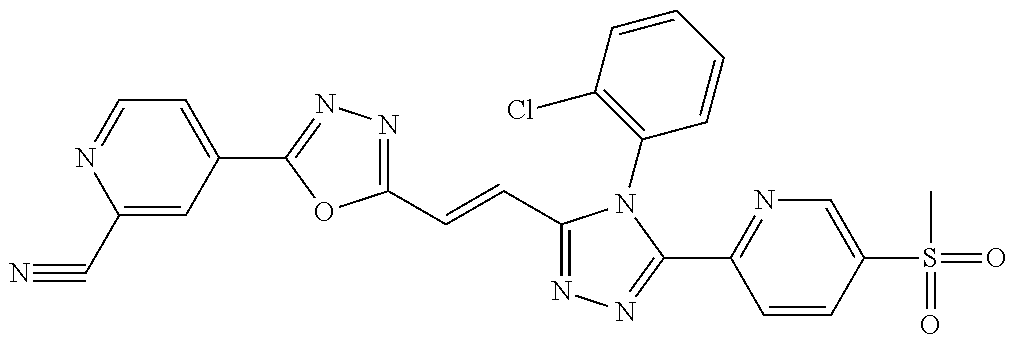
C1(C#N)=CC(C2=NN=C(C=CC3=NN=C(C4=NC=C(S(=O)(C)=O)C=C4)N3C3=C(Cl)C=CC=C3)O2)=CC=N1
